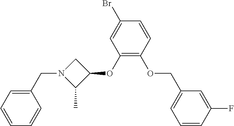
C1(OC2CN(CC3=CC=CC=C3)C2C)=C(OCC2=CC=CC(F)=C2)C=CC(Br)=C1
